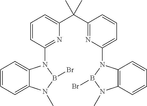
C1=CC=C2C(=C1)N(C1=NC(C(C)(C3=NC(N4C5=C(N(C)B4Br)C=CC=C5)=CC=C3)C)=CC=C1)B(Br)N2C
